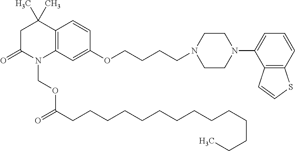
C1C(=O)N(COC(CCCCCCCCCCCCCC)=O)C2=C(C1(C)C)C=CC(OCCCCN1CCN(C3=CC=CC4=C3C=CS4)CC1)=C2
